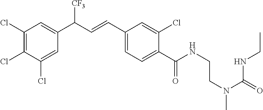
C(N(C(=O)NCC)C)CNC(C1=CC=C(C=CC(C2=CC(Cl)=C(Cl)C(Cl)=C2)[CF3])C=C1Cl)=O
